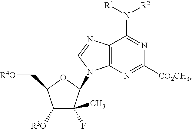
N1=C(N([R2])[R1])C2=C(N(C3C(C)(F)C([R3O])C(C[R4O])O3)C=N2)N=C1[CO2CH3]
